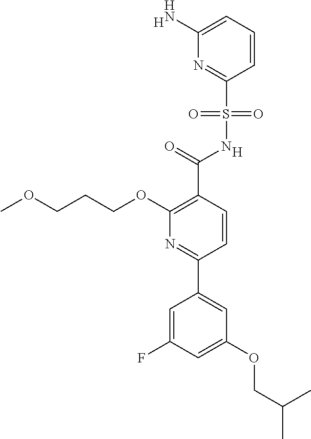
[H].C1(C(=O)NS(C2=NC(N)=CC=C2)(=O)=O)=C(OCCCOC)N=C(C2=CC(OCC(C)C)=CC(F)=C2)C=C1.[H]
